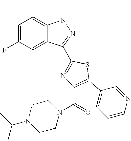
C1=C(F)C=C2C(=C1C)NN=C2C1=NC(C(N2CCN(C(C)C)CC2)=O)=C(C2=CC=CN=C2)S1
